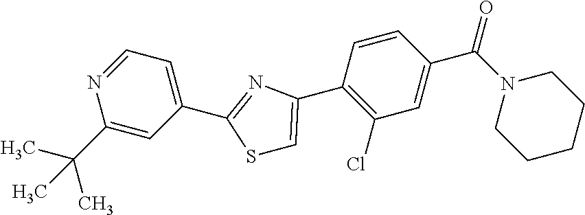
C1=NC(C(C)(C)C)=CC(C2=NC(C3=C(Cl)C=C(C(N4CCCCC4)=O)C=C3)=CS2)=C1
